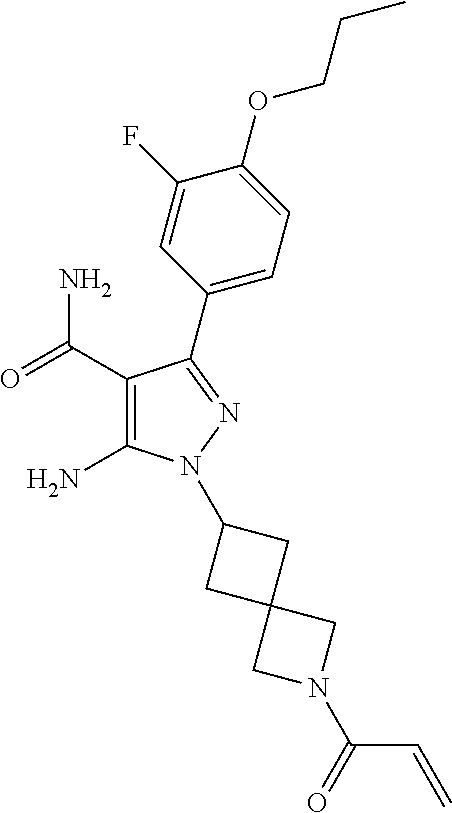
C1(C(=O)N)=C(N)N(C2CC3(C2)CN(C(=O)C=C)C3)N=C1C1=CC=C(OCCC)C(F)=C1
